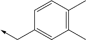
C1(C)=C(C)C=CC(C->C)=C1
